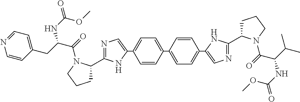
C1=CC(C2=CC=C(C3=CN=C(C4CCCN4C(=O)C(CC4=CC=NC=C4)NC(=O)OC)N3)C=C2)=CC=C1C1=CN=C(C2CCCN2C(=O)C(C(C)C)NC(OC)=O)N1
